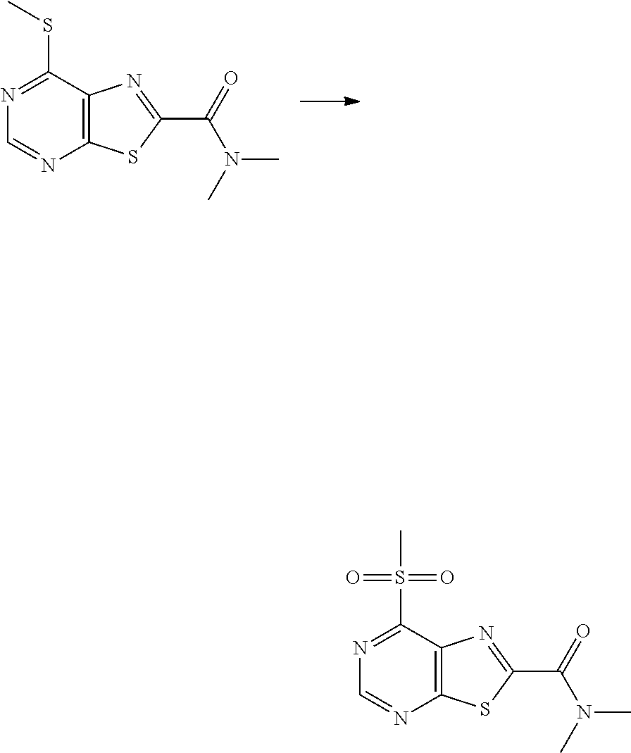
S(C1=NC=NC2=C1N=C(C(=O)N(C)C)S2)(C)(=O)=O.S(C1=NC=NC2=C1N=C(C(=O)N(C)C)S2)C
